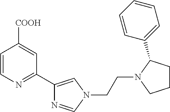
C1=CN=C(C2=CN(CCN3CCCC3C3=CC=CC=C3)C=N2)C=C1[COOH]
